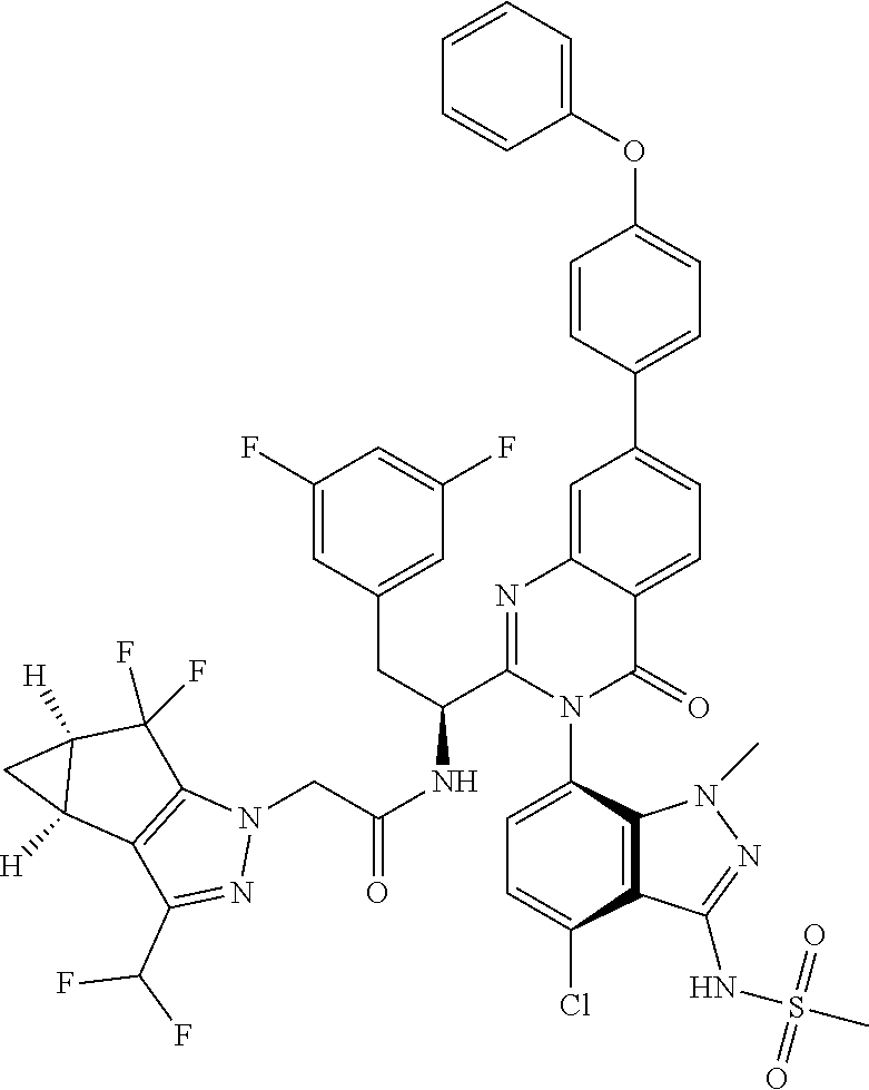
C1(F)=CC(CC(C2=NC3=CC(C4=CC=C(OC5=CC=CC=C5)C=C4)=CC=C3C(=O)N2C2=CC=C(Cl)C3=C2N(C)N=C3NS(C)(=O)=O)NC(CN2C3=C(C(C(F)F)=N2)C2([H])C([H])(C3(F)F)C2)=O)=CC(F)=C1
